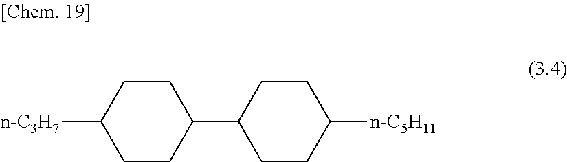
[n-C3H7]C1CCC(C2CCC([n-C5H11])CC2)CC1
